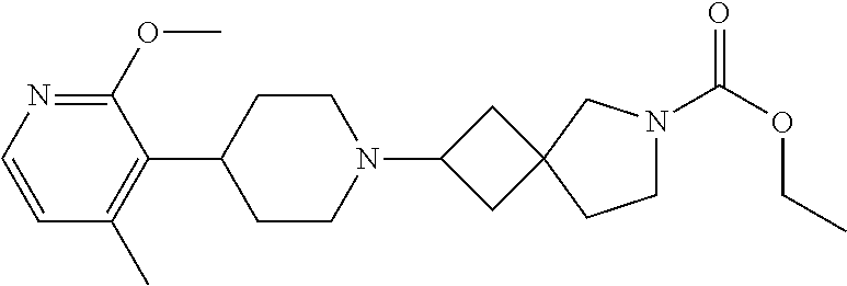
C1(C2CCN(C3CC4(C3)CCN(C(OCC)=O)C4)CC2)=C(C)C=CN=C1OC
